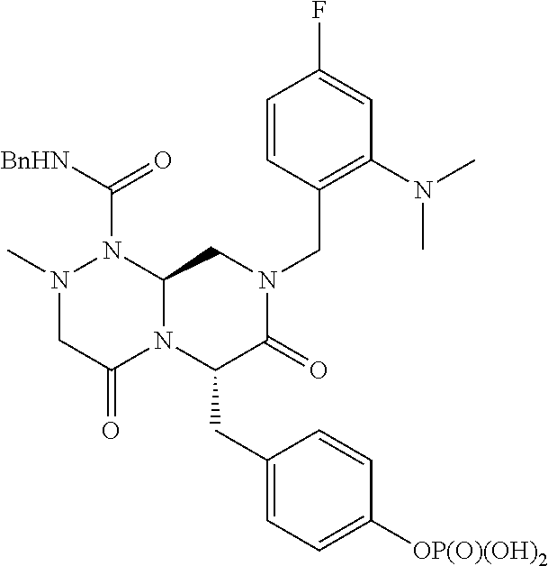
N1(C)CC(=O)N2C(N1C([BnHN])=O)CN(CC1=C(N(C)C)C=C(F)C=C1)C(=O)C2CC1=CC=C([OP(O)(OH)2])C=C1
